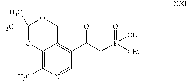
C1(C)(C)OC2=C(C)N=CC(C(CP([OEt])(=O)[OEt])O)=C2CO1
